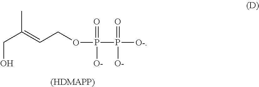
C(=CCOP(P([O-])(=O)[O-])(=O)[O-])(C)CO.[(HDMAPP)]
